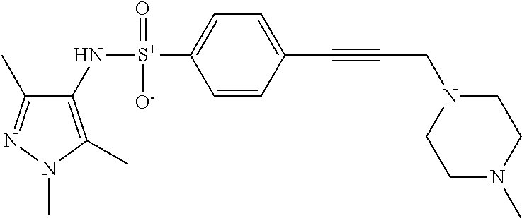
C1(C)=NN(C)C(C)=C1N[S+](C1=CC=C(C#CCN2CCN(C)CC2)C=C1)(=O)[O-]
